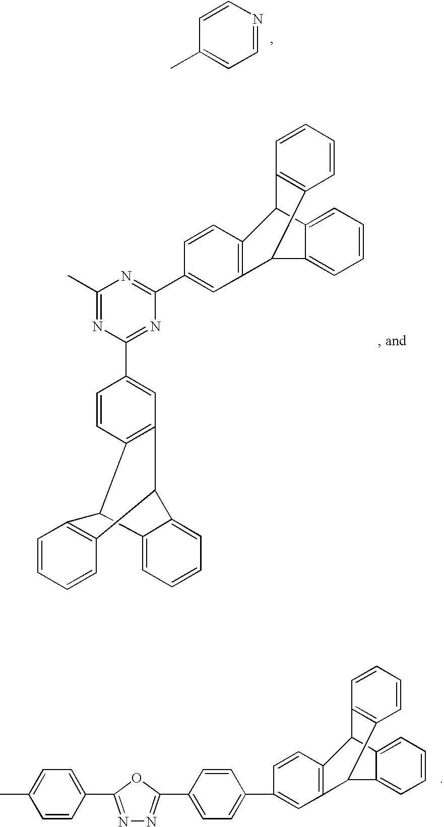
C1=NC=CC(C)=C1.C1(C2=CC=C(C3=NN=C(C4=CC=C(C)C=C4)O3)C=C2)=CC2=C(C=C1)C1C3=C(C=CC=C3)C2C2=CC=CC=C12.N1=C(C2=CC3=C(C=C2)C2C4=C(C3C3=CC=CC=C23)C=CC=C4)N=C(C)N=C1C1=CC2=C(C=C1)C1C3=C(C=CC=C3)C2C2=CC=CC=C12
